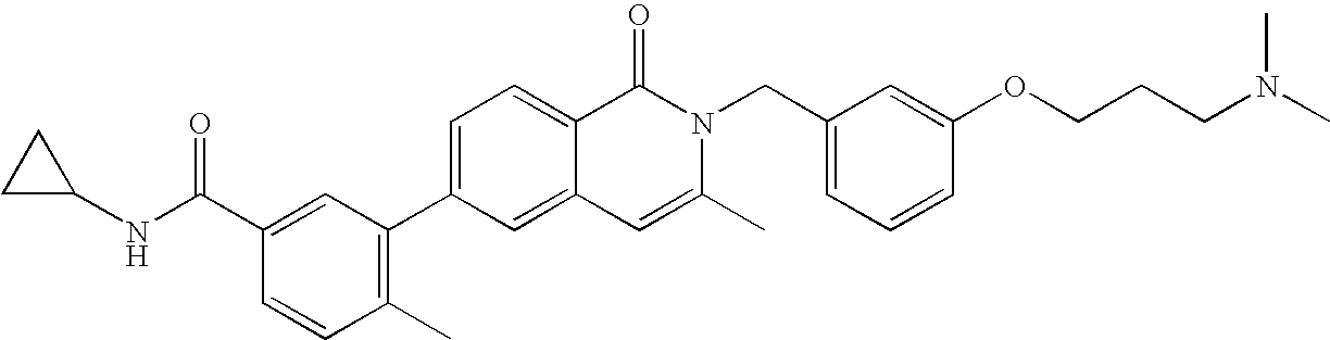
C1=C(C2=C(C)C=CC(C(NC3CC3)=O)=C2)C=C2C(=C1)C(=O)N(CC1=CC=CC(OCCCN(C)C)=C1)C(C)=C2
